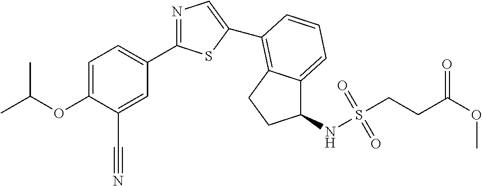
C1=C(OC(C)C)C(C#N)=CC(C2=NC=C(C3=C4C(=CC=C3)C(NS(CCC(OC)=O)(=O)=O)CC4)S2)=C1
